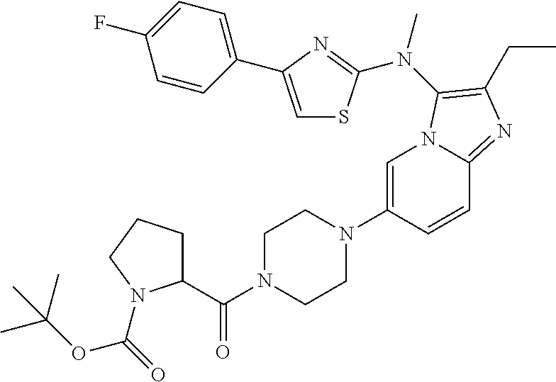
C1=C(N2CCN(C(C3CCCN3C(=O)OC(C)(C)C)=O)CC2)C=CC2=NC(CC)=C(N(C)C3=NC(C4=CC=C(F)C=C4)=CS3)N12
